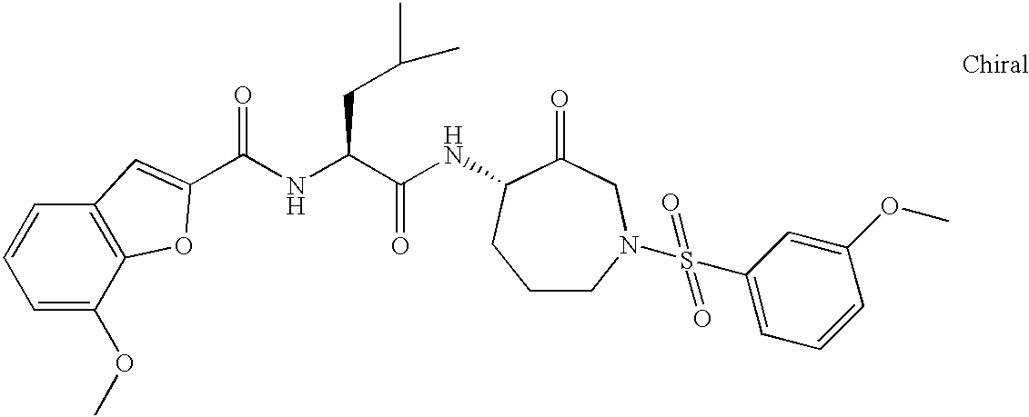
C1=C(OC)C2=C(C=C1)C=C(C(NC(C(NC1C(=O)CN(S(C3=CC=CC(OC)=C3)(=O)=O)CCC1)=O)CC(C)C)=O)O2
